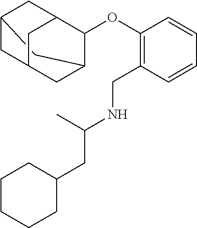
C12CC3C(OC4=C(CNC(CC5CCCCC5)C)C=CC=C4)C(CC(C3)C1)C2
